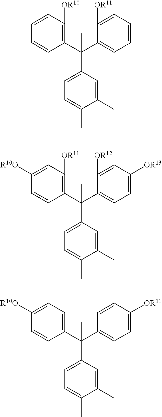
C1(C(C2=CC=C([OR13])C=C2[OR12])(C2=CC=C(C)C(C)=C2)C)=C([OR11])C=C([R10O])C=C1.C1(C(C2=CC=CC=C2[OR11])(C2=CC=C(C)C(C)=C2)C)=C([OR10])C=CC=C1.C1(C(C2=CC=C([OR11])C=C2)(C2=CC=C(C)C(C)=C2)C)=CC=C([R10O])C=C1
